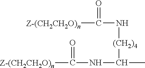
[(CH2)4](C(C)NC(=O)[Z-(CH2CH2O)n])NC([Z-(CH2CH2O)n])=O
